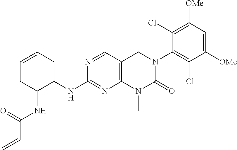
C12=C(C=NC(NC3CC=CCC3NC(C=C)=O)=N1)CN(C1=C(Cl)C([OMe])=CC([OMe])=C1Cl)C(=O)N2C
